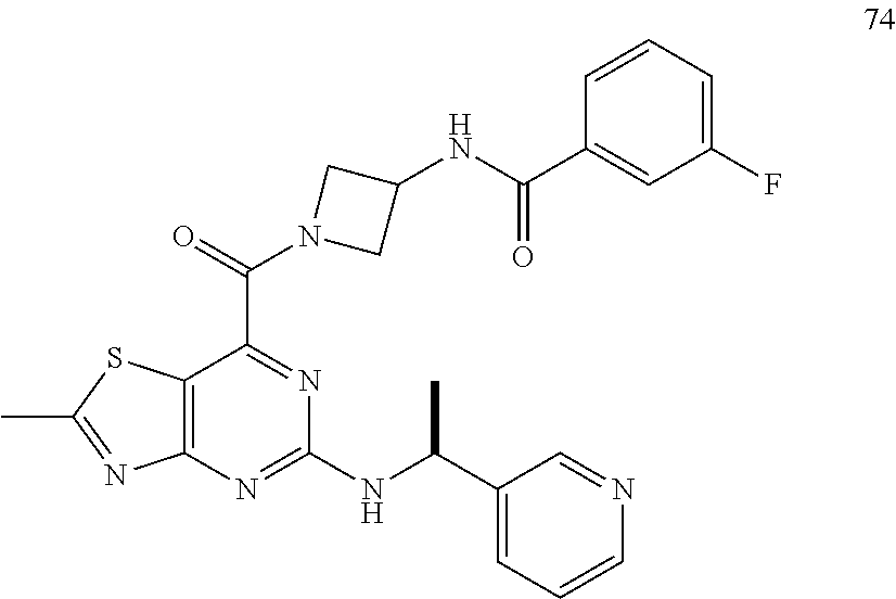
C12=C(N=C(NC(C3=CC=CN=C3)C)N=C1C(=O)N1CC(NC(C3=CC(F)=CC=C3)=O)C1)N=C(C)S2
